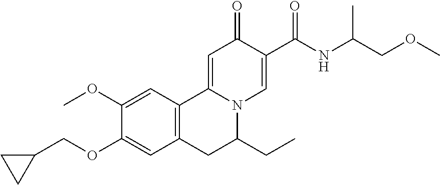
C1(COC2=CC3=C(C=C2OC)C2=CC(=O)C(C(NC(COC)C)=O)=CN2C(CC)C3)CC1
